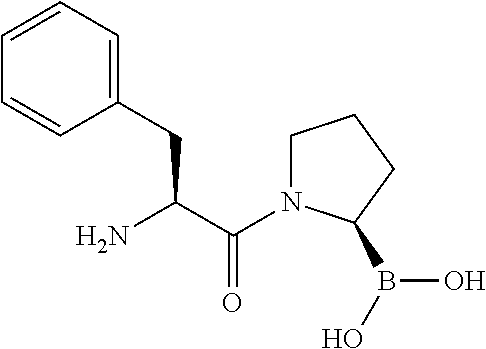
C(C(N)CC1=CC=CC=C1)(=O)N1CCCC1B(O)O
